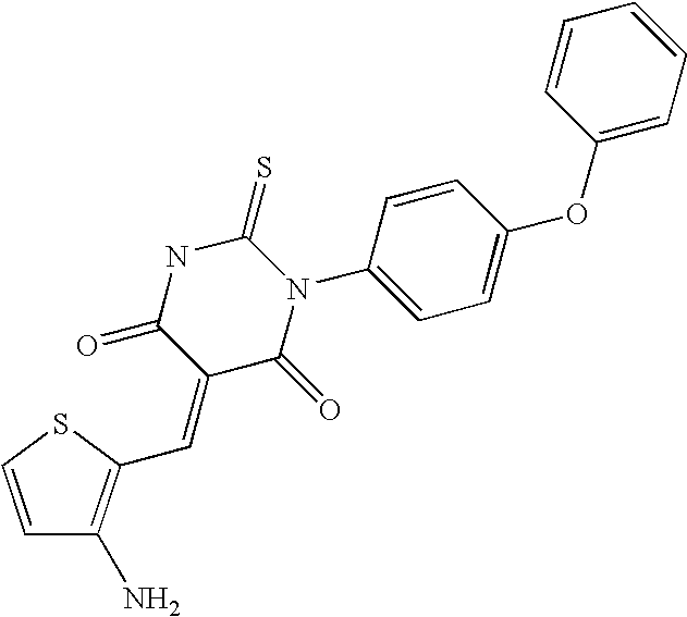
N1C(=O)C(=CC2=C(N)C=CS2)C(=O)N(C2=CC=C(OC3=CC=CC=C3)C=C2)C1=S
